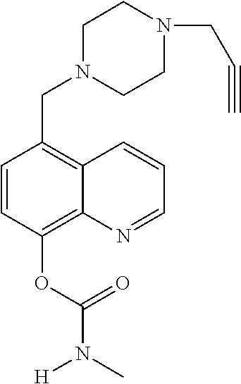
C1=CC(OC(N([H])C)=O)=C2C(=C1CN1CCN(CC#C)CC1)C=CC=N2
